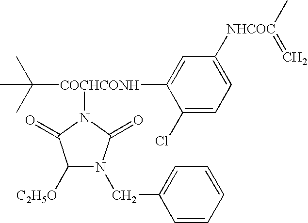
C1=C([NHCOC](C)=C)C=C([COCHCONH](C(C)(C)C)N2C(=O)C([C2H5O])N(CC3=CC=CC=C3)C2=O)C(Cl)=C1
